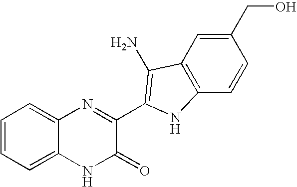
C1=C2C(=CC=C1)N=C(C1=C(N)C3=C(C=CC(CO)=C3)N1)C(=O)N2
